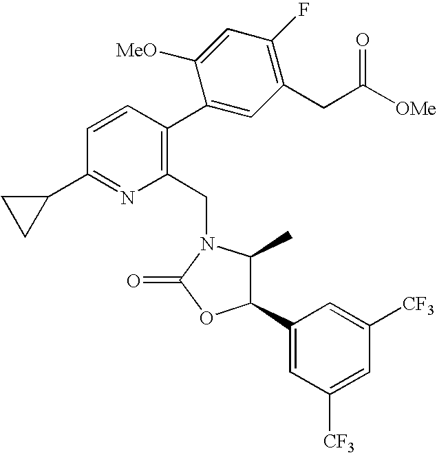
C1(C2=CC([CF3])=CC([CF3])=C2)C(C)N(CC2=C(C3=CC(CC([OMe])=O)=C(F)C=C3[MeO])C=CC(C3CC3)=N2)C(=O)O1
